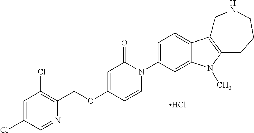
C1=C(Cl)C=NC(COC2=CC(=O)N(C3=CC=C4C(=C3)N(C)C3=C4CNCCC3)C=C2)=C1Cl.Cl
